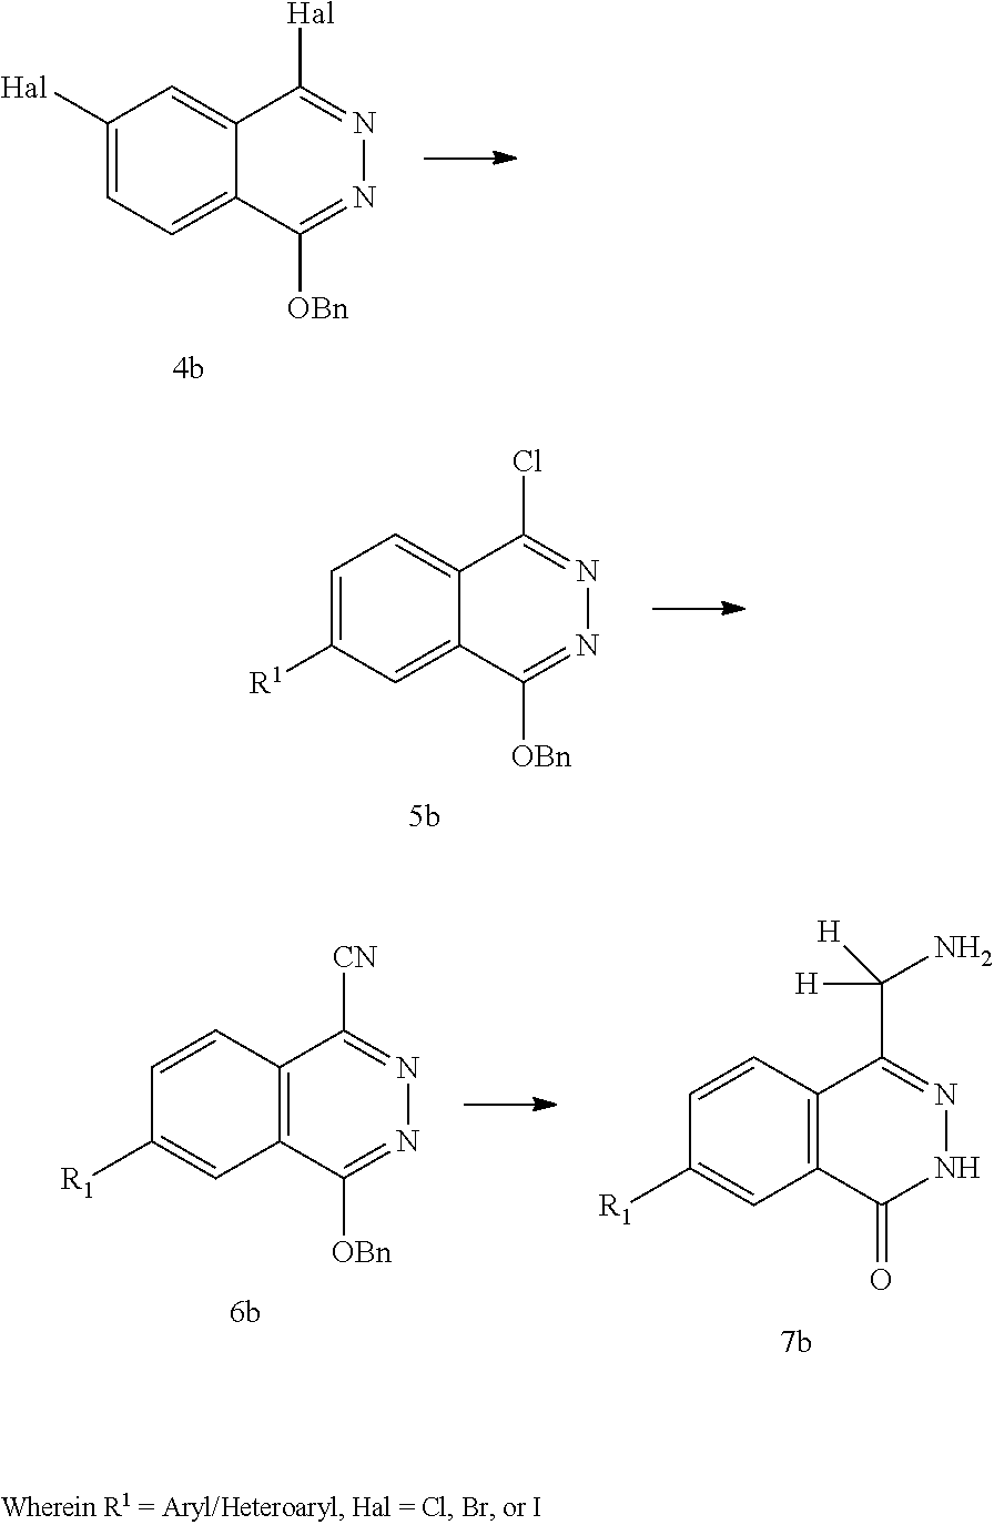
C1([Hal])=CC=C2C(=C1)C([Hal])=NN=C2[OBn].C1=C([R1])C=C2C(=C1)C(Cl)=NN=C2[OBn].C1=CC2=C(C([OBn])=NN=C2[CN])C=C1[R1].C1=CC2=C(C(=O)NN=C2C([H])([H])N)C=C1[R1]
